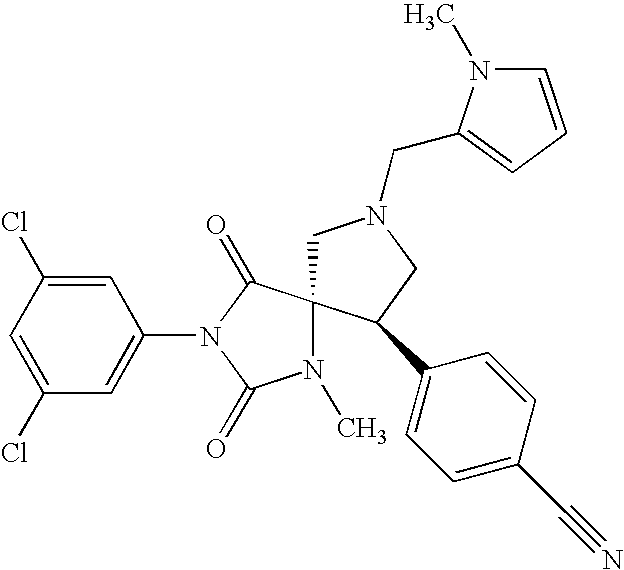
C1(Cl)=CC(Cl)=CC(N2C(=O)N(C)C3(C2=O)CN(CC2=CC=CN2C)CC3C2=CC=C(C#N)C=C2)=C1
